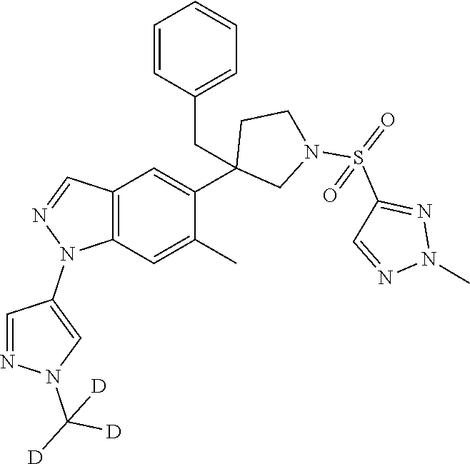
C12=C(C=C(C)C(C3(CC4=CC=CC=C4)CN(S(=O)(C4=NN(C)N=C4)=O)CC3)=C1)N(C1=CN(C([D])([D])[D])N=C1)N=C2
